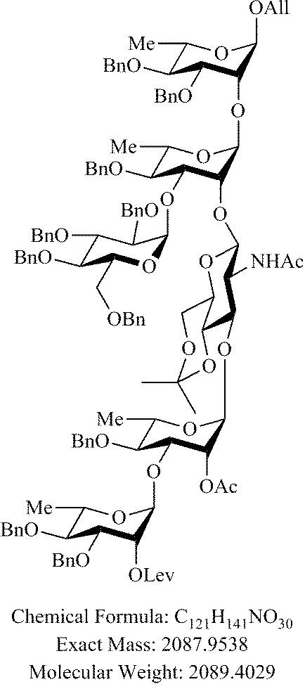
C1([Me])C([BnO])C(OC2OC(C[OBn])C([BnO])C([BnO])C2[BnO])C(OC2OC3COC(C)(C)OC3C(OC3C([OAc])C(OC4C([OLev])C([BnO])C([BnO])C([Me])O4)C([BnO])C([Me])O3)C2[NHAc])C(OC2C([OAll])OC([Me])C([BnO])C2[BnO])O1
